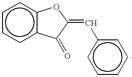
c1ccc2c(c1)OC(=Cc1ccccc1)C2=O
